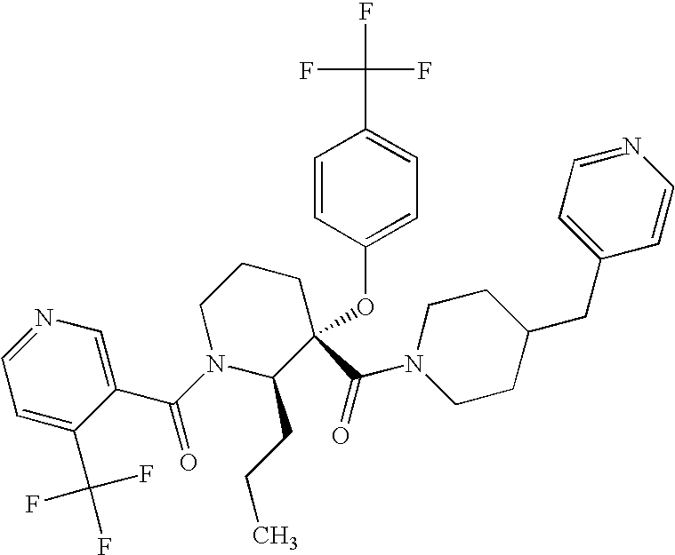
C1=C(C(F)(F)F)C(C(=O)N2C(CCC)C(C(N3CCC(CC4=CC=NC=C4)CC3)=O)(OC3=CC=C(C(F)(F)F)C=C3)CCC2)=CN=C1
